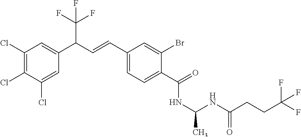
C1(Cl)=C(Cl)C(Cl)=CC(C(C=CC2=CC=C(C(=O)NC(C)NC(CCC(F)(F)F)=O)C(Br)=C2)C(F)(F)F)=C1
